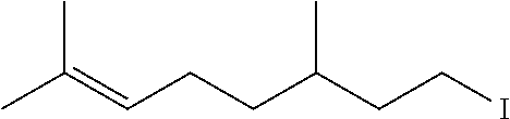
CC(=CCCC(CCI)C)C
